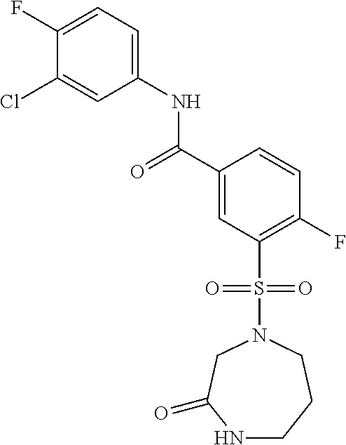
C1(F)=CC=C(NC(=O)C2=CC(S(=O)(=O)N3CC(=O)NCCC3)=C(F)C=C2)C=C1Cl
